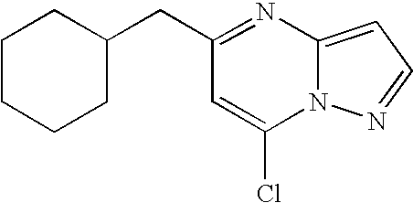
C12=CC=NN1C(Cl)=CC(CC1CCCCC1)=N2
